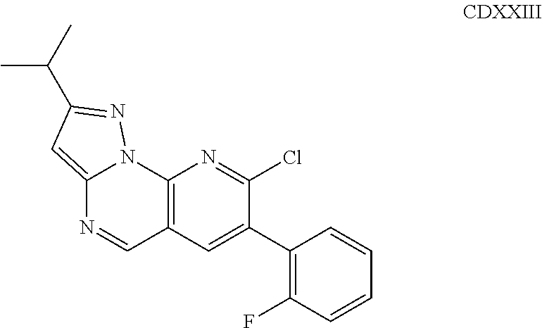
C12=C(C=C(C3=C(F)C=CC=C3)C(Cl)=N1)C=NC1=CC(C(C)C)=NN21
